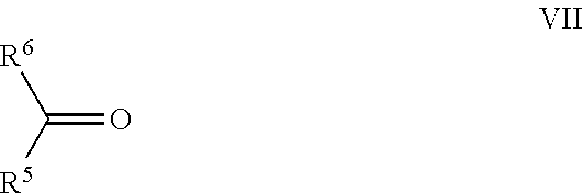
C(=O)([R5])[R6]
